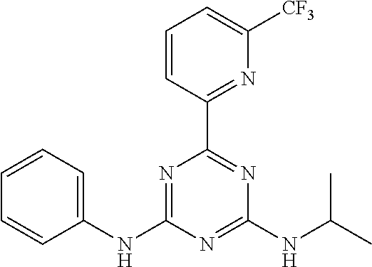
C1=CC(C2=NC(NC(C)C)=NC(NC3=CC=CC=C3)=N2)=NC([CF3])=C1
